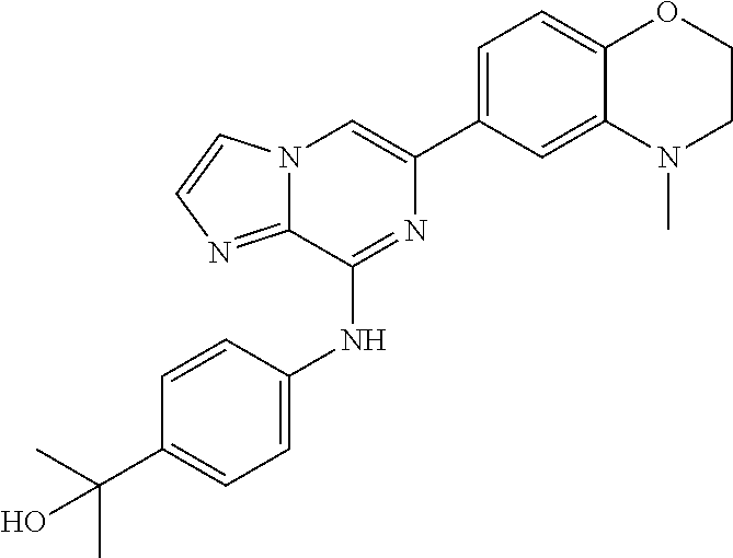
C1(C2=CC=C3C(=C2)N(C)CCO3)=CN2C(=NC=C2)C(NC2=CC=C(C(C)(C)O)C=C2)=N1
